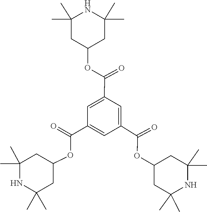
CC1(C)CC(OC(C2=CC(C(=O)OC3CC(C)(C)NC(C)(C)C3)=CC(C(OC3CC(C)(C)NC(C)(C)C3)=O)=C2)=O)CC(C)(C)N1
